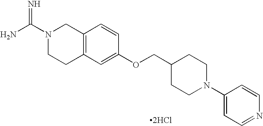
C12=C(C=C(OCC3CCN(C4=CC=NC=C4)CC3)C=C1)CCN(C(N)=N)C2.[2HCl]
